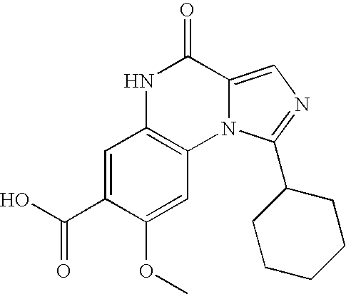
C1=C(C(O)=O)C(OC)=CC2=C1NC(=O)C1=CN=C(C3CCCCC3)N21
